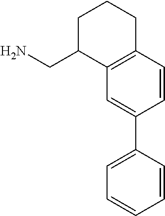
C1(C2=CC=CC=C2)=CC2=C(C=C1)CCCC2CN
